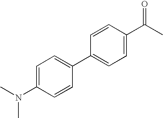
C1(C2=CC=C(N(C)C)C=C2)=CC=C(C(C)=O)C=C1
